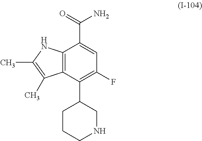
C12=C(C(C3CCCNC3)=C(F)C=C1C(=O)N)C(C)=C(C)N2
